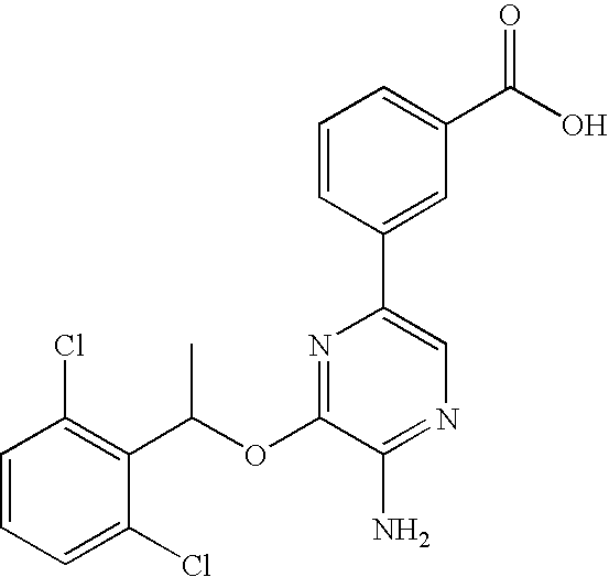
C1=CC(Cl)=C(C(OC2=NC(C3=CC(C(O)=O)=CC=C3)=CN=C2N)C)C(Cl)=C1
